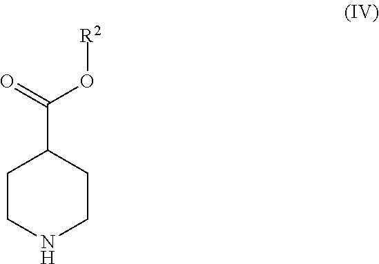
N1CCC(C(O[R2])=O)CC1
